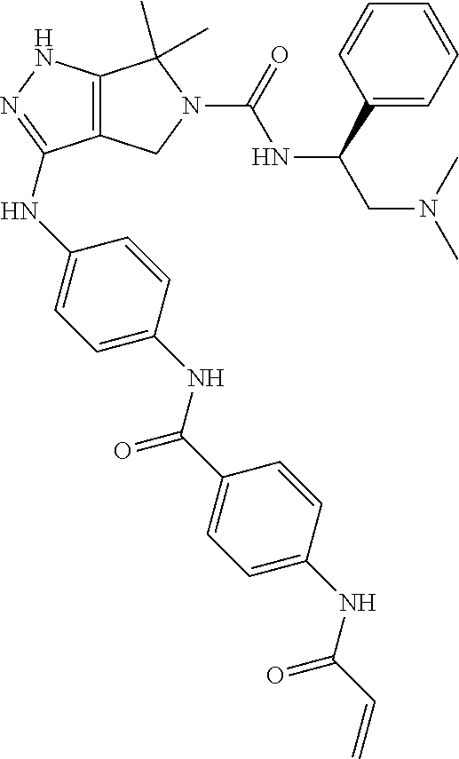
C12=C(NN=C1NC1=CC=C(NC(C3=CC=C(NC(C=C)=O)C=C3)=O)C=C1)C(C)(C)N(C(NC(CN(C)C)C1=CC=CC=C1)=O)C2
